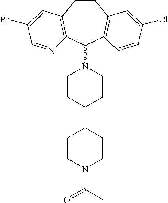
C1CC(C2CCN(C(C)=O)CC2)CCN1C1C2=C(CCC3=C1C=CC(Cl)=C3)C=C(Br)C=N2
